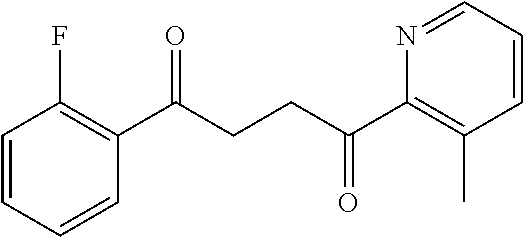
C1(C(CCC(C2=C(C)C=CC=N2)=O)=O)=C(F)C=CC=C1
